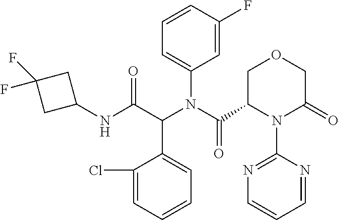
C1(NC(C(N(C(=O)C2N(C3=NC=CC=N3)C(=O)COC2)C2=CC=CC(F)=C2)C2=CC=CC=C2Cl)=O)CC(F)(F)C1
